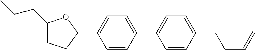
C1(CCC)CCC(C2=CC=C(C3=CC=C(CCC=C)C=C3)C=C2)O1
